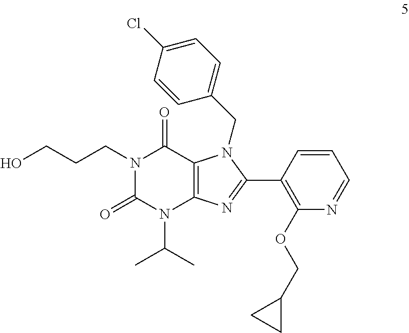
N1(CCCO)C(=O)N(C(C)C)C2=C(C1=O)N(CC1=CC=C(Cl)C=C1)C(C1=C(OCC3CC3)N=CC=C1)=N2
